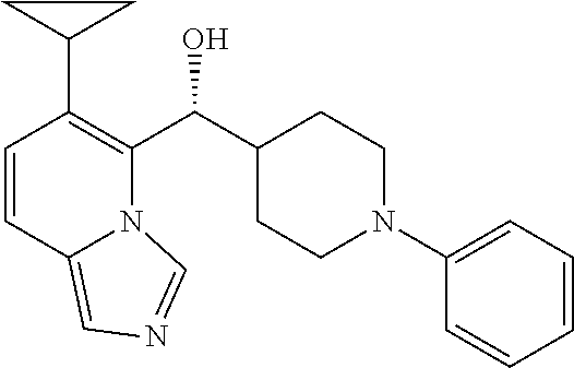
C1=CC2=CN=CN2C(C(C2CCN(C3=CC=CC=C3)CC2)O)=C1C1CC1
